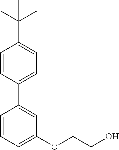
C1=CC(C2=CC=C(C(C)(C)C)C=C2)=CC(OCCO)=C1
